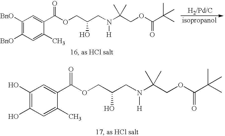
C1(O)=C(O)C=C(C)C(C(OCC(CN(C(COC(C(C)(C)C)=O)(C)C)[H])O)=O)=C1.C1([BnO])=C([BnO])C=C(C)C(C(OCC(CN(C(COC(C(C)(C)C)=O)(C)C)[H])O)=O)=C1.[isopropanol]
